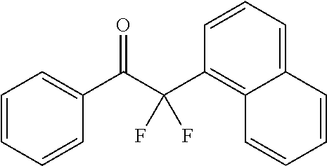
C1=CC=CC(C(C(C2=C3C(=CC=C2)C=CC=C3)(F)F)=O)=C1
